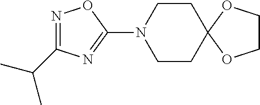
C1(N2CCC3(CC2)OCCO3)=NC(C(C)C)=NO1
